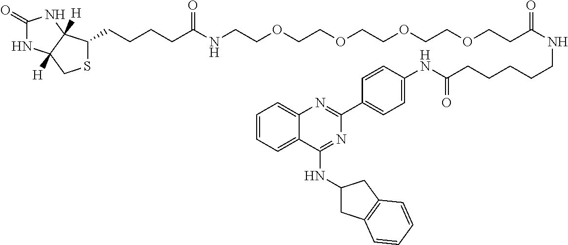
C1(=O)NC2([H])C([H])(N1)C(CCCCC(NCCOCCOCCOCCOCCC(NCCCCCC(NC1=CC=C(C3=NC4=CC=CC=C4C(NC4CC5=C(C4)C=CC=C5)=N3)C=C1)=O)=O)=O)SC2
